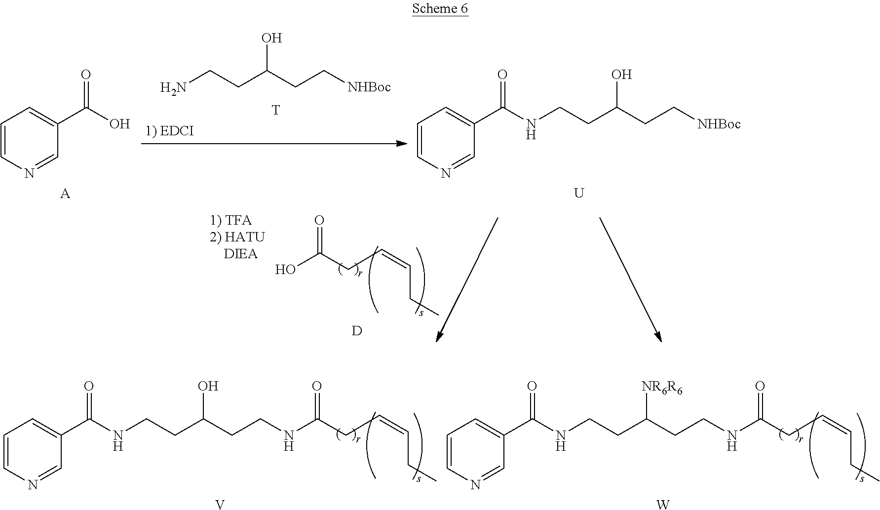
NCCC(CC[NHBoc])O.[T].C1=CN=CC(C(O)=O)=C1.[A].O=C(CC=CCC)O.[D].C1=CN=CC(C(=O)NCCC(CC[NHBoc])O)=C1.[U].C1=CN=CC(C(=O)NCCC(CCNC(=O)CC=CCC)O)=C1.[V].C1=CN=CC(C(=O)NCCC(CCNC(=O)CC=CCC)[NR6R6])=C1.[W]
